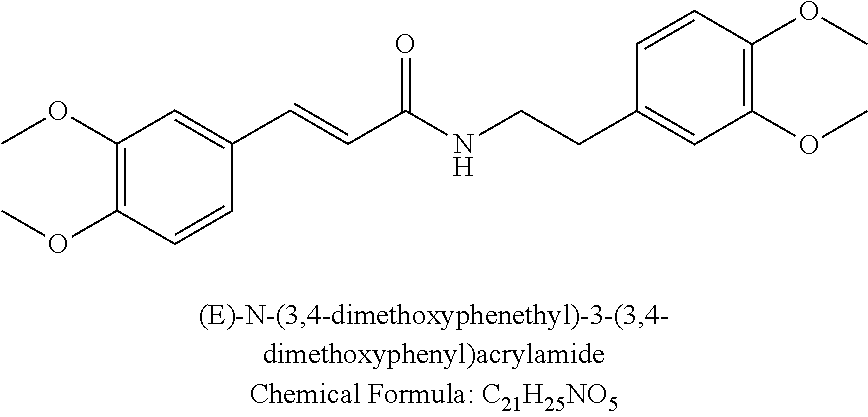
C1(OC)=C(OC)C=CC(C=CC(NCCC2=CC(OC)=C(OC)C=C2)=O)=C1
